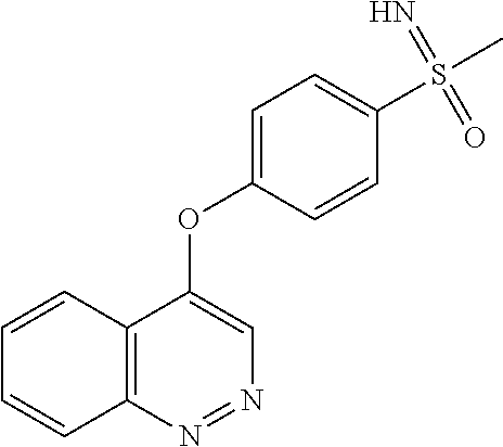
C12=C(N=NC=C1OC1=CC=C(S(C)(=N)=O)C=C1)C=CC=C2
